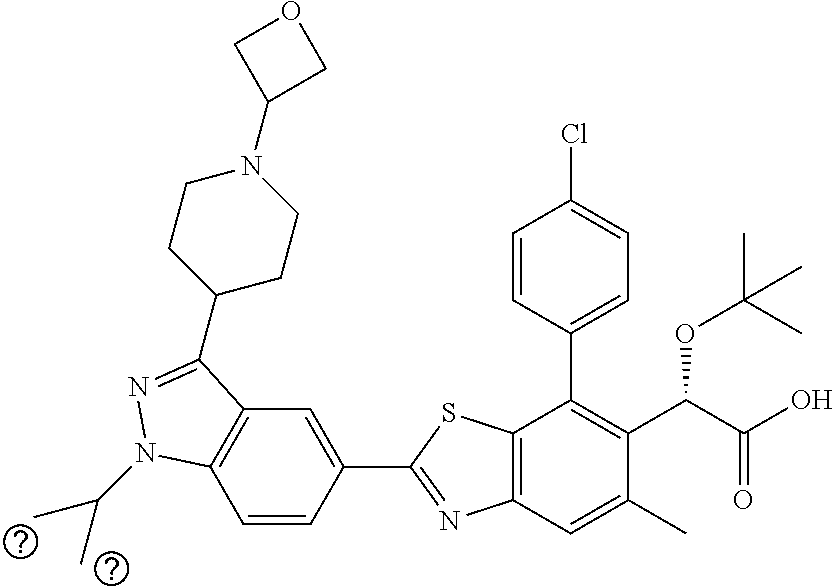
C1=CC(C2=NC3=C(S2)C(C2=CC=C(Cl)C=C2)=C(C(C(O)=O)OC(C)(C)C)C(C)=C3)=CC2=C1N(C(C)C)N=C2C1CCN(C2COC2)CC1
